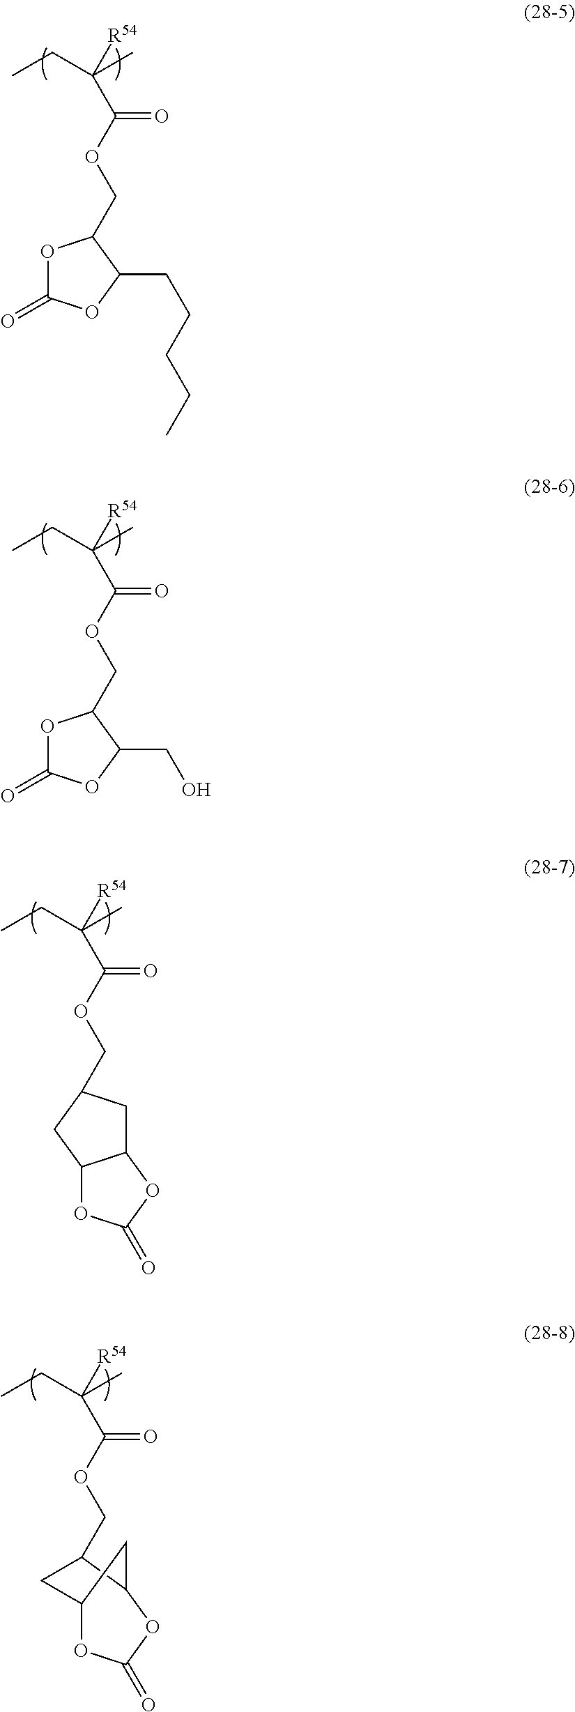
CCC(C)([R54])C(OCC1OC(=O)OC1CCCCC)=O.CCC(C)([R54])C(OCC1OC(=O)OC1CO)=O.CCC(C)([R54])C(OCC1CC2C(C1)OC(=O)O2)=O.CCC(C)([R54])C(OCC1C2OC(=O)OC(C1)C2)=O
